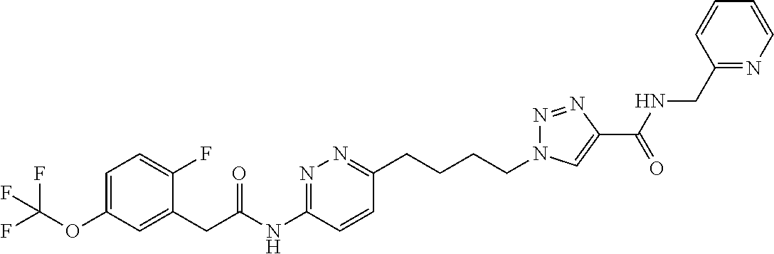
C1=C(OC(F)(F)F)C=C(CC(NC2=NN=C(CCCCN3N=NC(C(NCC4=NC=CC=C4)=O)=C3)C=C2)=O)C(F)=C1
